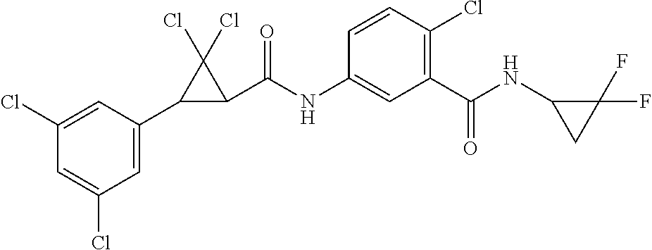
C1(Cl)=CC(C2C(C(NC3=CC(C(=O)NC4CC4(F)F)=C(Cl)C=C3)=O)C2(Cl)Cl)=CC(Cl)=C1
